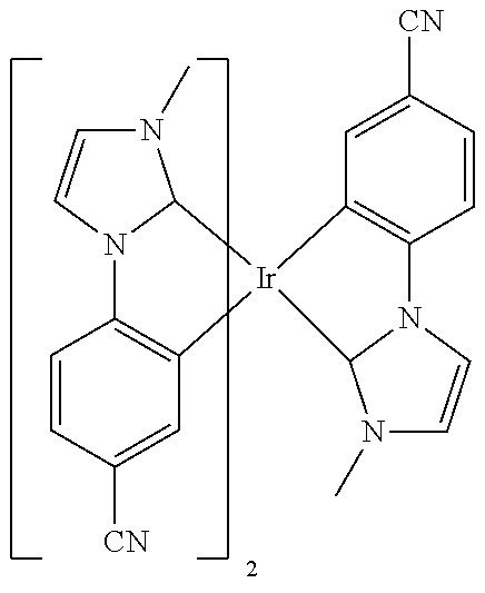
N1(C)C=CN2C1[Ir]1(C3=C2C=CC([CN])=C3)C2=C(C=CC([CN])=C2)N2C=CN(C)C12
